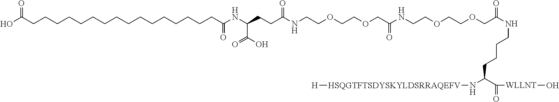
C(CCCC(N[HSQGTFTSDYSKYLDSRRAQEFV][H])C(=O)[WLLNT]O)NC(COCCOCCNC(COCCOCCNC(CCC(NC(CCCCCCCCCCCCCCCCC(O)=O)=O)C(O)=O)=O)=O)=O
